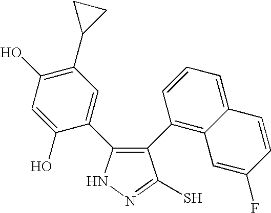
N1N=C(S)C(C2=C3C(=CC=C2)C=CC(F)=C3)=C1C1=CC(C2CC2)=C(O)C=C1O
